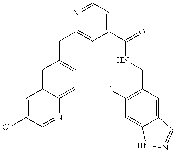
C1(CC2=CC(C(=O)NCC3=C(F)C=C4C(=C3)C=NN4)=CC=N2)=CC=C2C(=C1)C=C(Cl)C=N2
